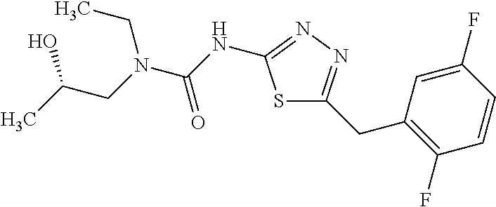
CC(CN(C(NC1=NN=C(CC2=C(F)C=CC(F)=C2)S1)=O)CC)O
